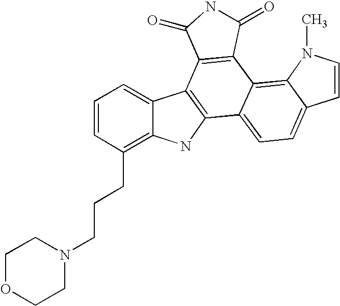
C12=C(CCCN3CCOCC3)C=CC=C1C1=C(N2)C2=CC=C3C(=C2C2=C1C(=O)NC2=O)N(C)C=C3
